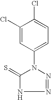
C1(Cl)=CC(N2C(=S)NN=N2)=CC=C1Cl
